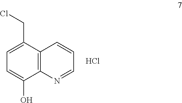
C12=C(C(CCl)=CC=C1O)C=CC=N2.Cl
